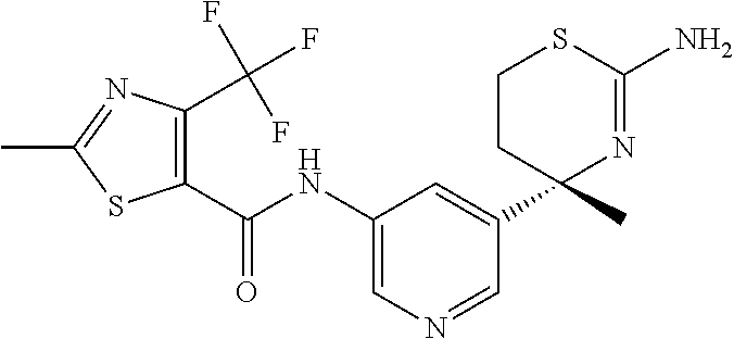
N(C1=CN=CC(C2(C)N=C(N)SCC2)=C1)C(=O)C1=C(C(F)(F)F)N=C(C)S1
